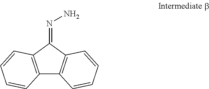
C12=C(C(=NN)C3=C1C=CC=C3)C=CC=C2
